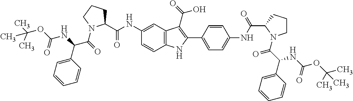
C1(NC(C2CCCN2C(=O)C(NC(=O)OC(C)(C)C)C2=CC=CC=C2)=O)=CC2=C(C=C1)NC(C1=CC=C(NC(C3N(C(C(C4=CC=CC=C4)NC(OC(C)(C)C)=O)=O)CCC3)=O)C=C1)=C2C(=O)O
